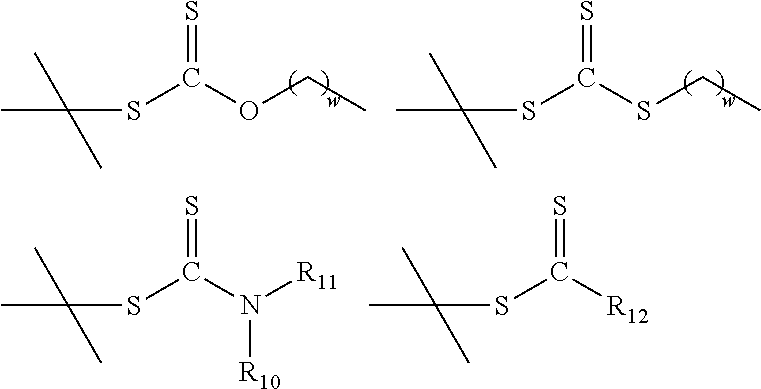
CCOC(SC(C)(C)C)=S.CCSC(SC(C)(C)C)=S.[R11]N(C(SC(C)(C)C)=S)[R10].[R12]C(SC(C)(C)C)=S
